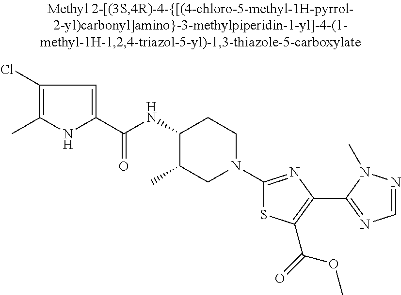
C1(Cl)=C(C)NC(C(=O)NC2C(C)CN(C3=NC(C4=NC=NN4C)=C(C(=O)OC)S3)CC2)=C1
